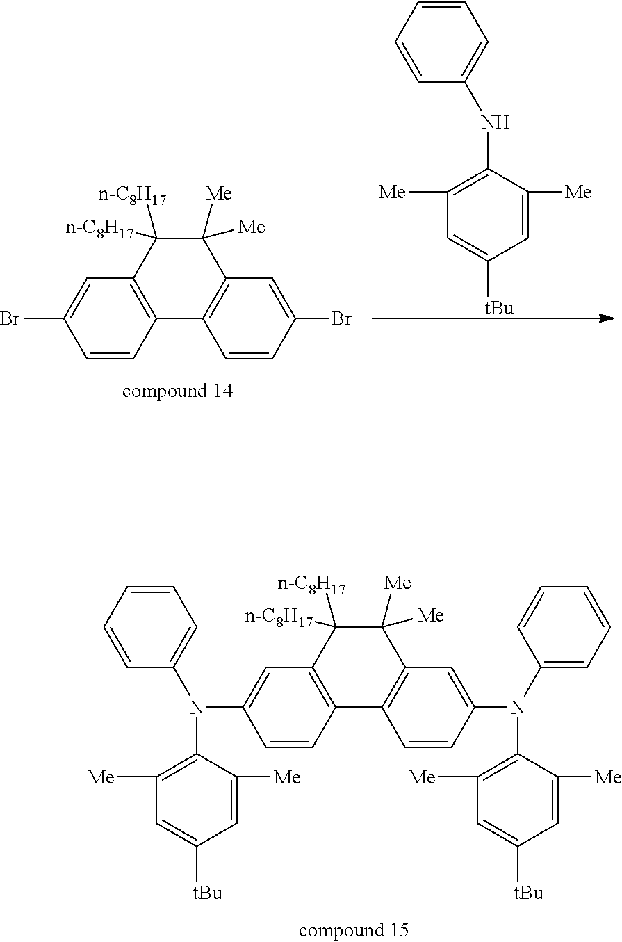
C1=CC2=C(C=C1N(C1=CC=CC=C1)C1=C([Me])C=C([tBu])C=C1[Me])C([n-C8H17])([n-C8H17])C([Me])([Me])C1=C2C=CC(N(C2=CC=CC=C2)C2=C([Me])C=C([tBu])C=C2[Me])=C1.C1=CC2=C(C=C1Br)C([n-C8H17])([n-C8H17])C([Me])([Me])C1=C2C=CC(Br)=C1.C1=CC=CC(NC2=C([Me])C=C([tBu])C=C2[Me])=C1
